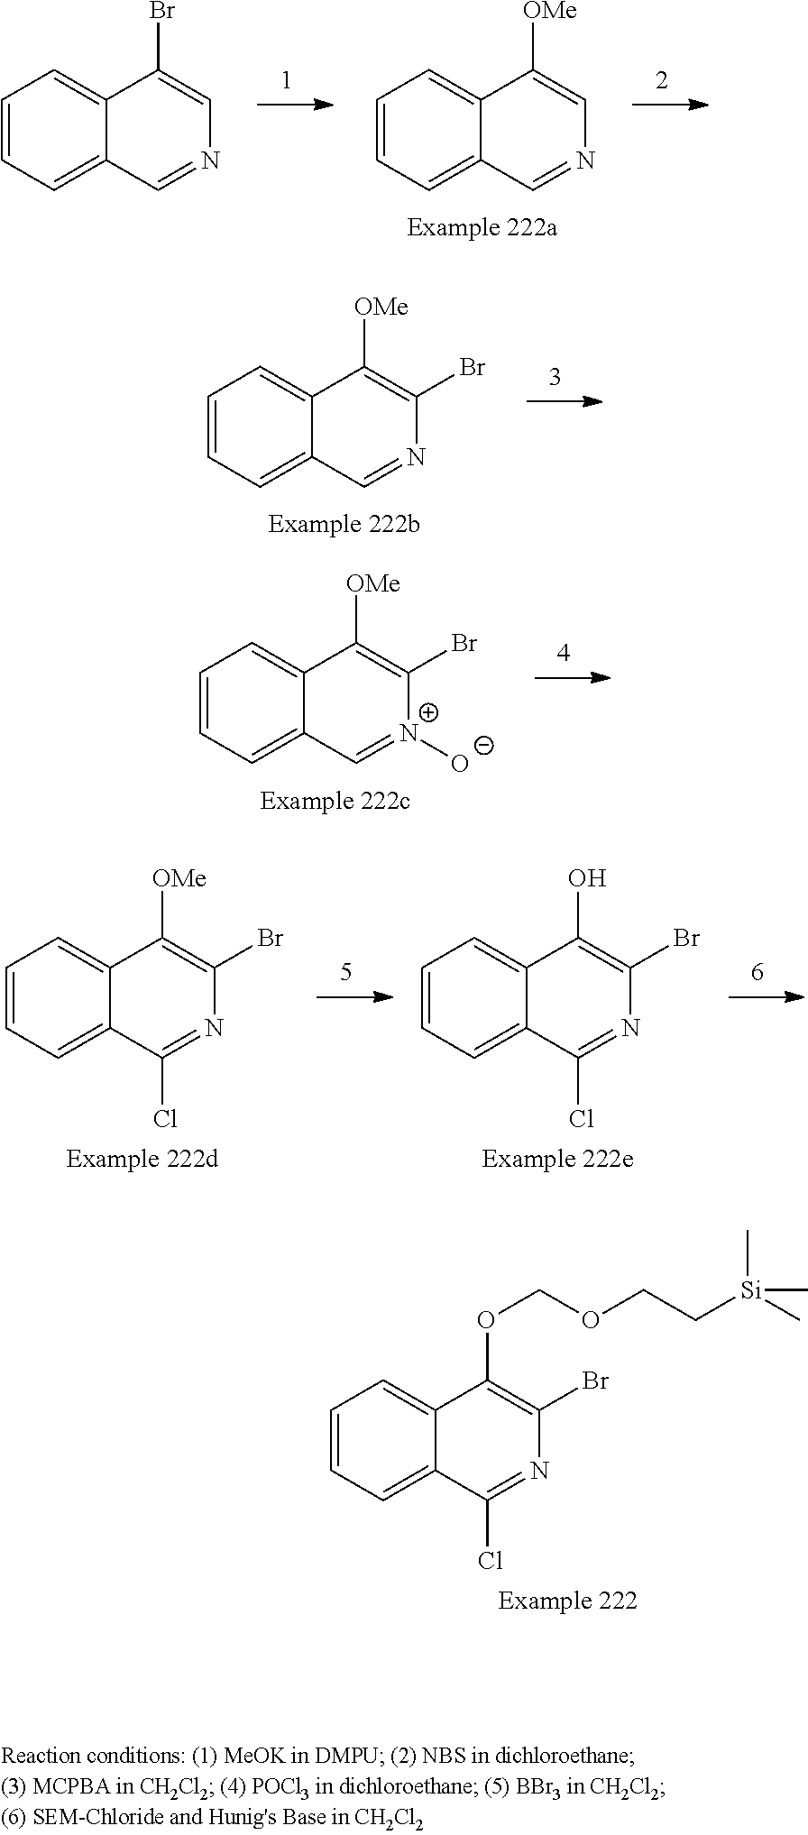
C1=CC=C2C(=C1)C(Br)=CN=C2.C1=CC=C2C(=C1)C([OMe])=CN=C2.C1=CC=C2C(=C1)C([OMe])=C(Br)N=C2.C1=CC=C2C(=C1)C([OMe])=C(Br)[N+]([O-])=C2.C1=CC=C2C(=C1)C([OMe])=C(Br)N=C2Cl.C1=CC=C2C(=C1)C(O)=C(Br)N=C2Cl.C1=CC=C2C(=C1)C(OCOCC[Si](C)(C)C)=C(Br)N=C2Cl
